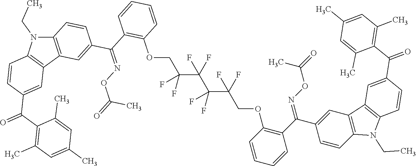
C12=C(C3=C(N1CC)C=CC(C(=O)C1=C(C)C=C(C)C=C1C)=C3)C=C(C(=NOC(C)=O)C1=C(OCC(F)(F)C(C(C(COC3=C(C(=NOC(C)=O)C4=CC5=C(C=C4)N(CC)C4=C5C=C(C(=O)C5=C(C)C=C(C)C=C5C)C=C4)C=CC=C3)(F)F)(F)F)(F)F)C=CC=C1)C=C2
